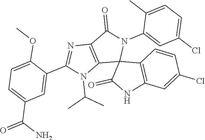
C12=C(C(=O)N(C3=CC(Cl)=CC=C3C)C13C(=O)NC1=C3C=CC(Cl)=C1)N=C(C1=CC(C(N)=O)=CC=C1OC)N2C(C)C
